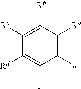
C1([#])=C([Ra])C([Rb])=C([Rc])C([Rd])=C1F
